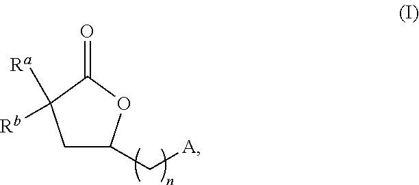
O=C1C([Rb])([Ra])CC(C[A])O1
